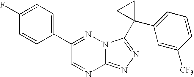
C12=NN=C(C3(C4=CC=CC([CF3])=C4)CC3)N1N=C(C1=CC=C(F)C=C1)C=N2
